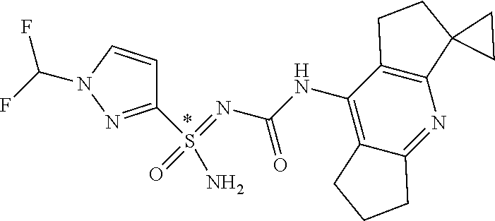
N(C1=C2C(=NC3=C1CCC31CC1)CCC2)C(N=S(=O)(N)C1=NN(C(F)F)C=C1)=O
